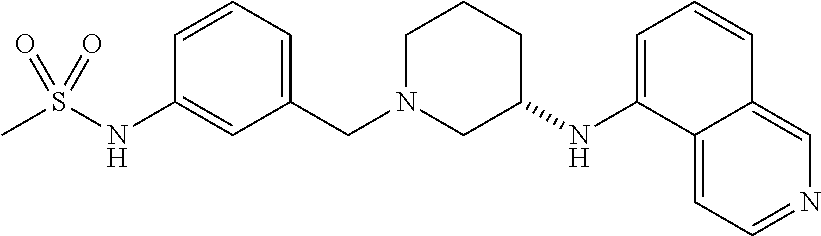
C1(NS(C)(=O)=O)=CC(CN2CCCC(NC3=CC=CC4=CN=CC=C34)C2)=CC=C1
